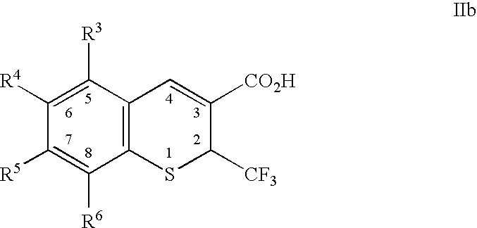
C1([R4])=C([R3])C2=C(C([R6])=C1[R5])SC([CF3])C([CO2H])=C2
